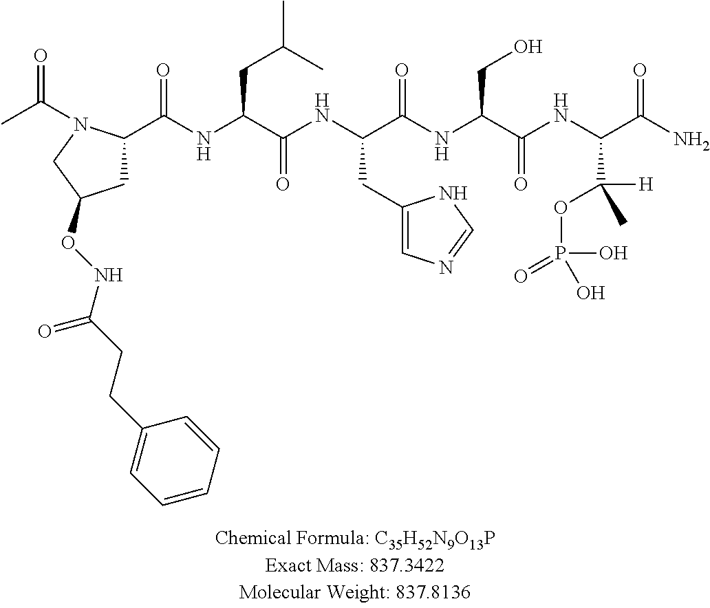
CC(=O)N1C(C(NC(C(NC(C(NC(C(NC(C(N)=O)C([H])(C)OP(=O)(O)O)=O)CO)=O)CC2=CN=CN2)=O)CC(C)C)=O)CC(ONC(CCC2=CC=CC=C2)=O)C1
